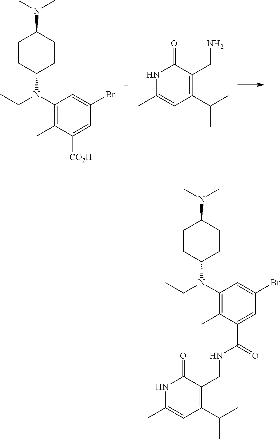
C1(N(C2CCC(N(C)C)CC2)CC)=C(C)C([CO2H])=CC(Br)=C1.N1C(C)=CC(C(C)C)=C(CN)C1=O.C1(N(C2CCC(N(C)C)CC2)CC)=C(C)C(C(NCC2=C(C(C)C)C=C(C)NC2=O)=O)=CC(Br)=C1
